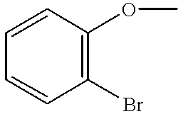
C1=CC(Br)=C(OC)C=C1
